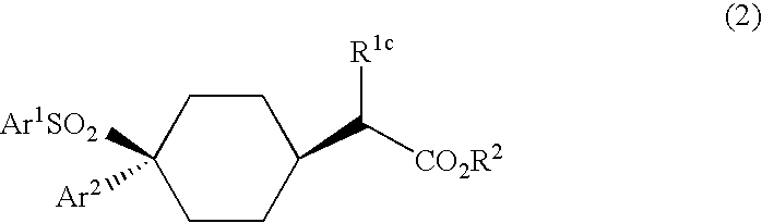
C1([Ar1SO2])([Ar2])CCC(C([CO2R2])[R1c])CC1
